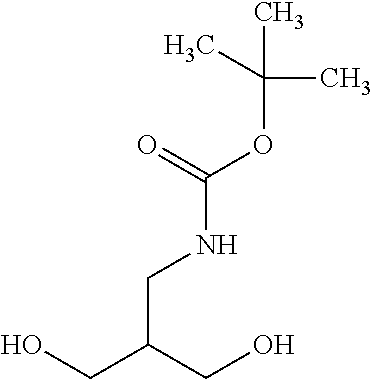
C(C(CO)CO)NC(OC(C)(C)C)=O
